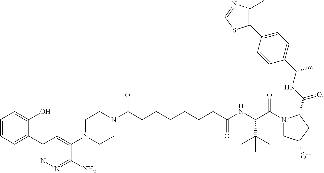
N1(C(=O)CCCCCCC(NC(C(N2CC(O)CC2C(NC(C2=CC=C(C3=C(C)N=CS3)C=C2)C)=O)=O)C(C)(C)C)=O)CCN(C2=CC(C3=CC=CC=C3O)=NN=C2N)CC1
